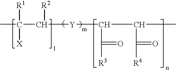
CC(C([Y]C(C(C)C(=O)[R4])C(=O)[R3])[R2])([X])[R1]
